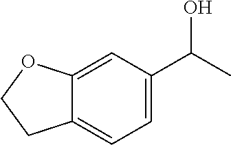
C12=CC(C(C)O)=CC=C1CCO2
